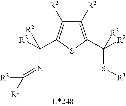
C1([R2])=C(C([R2])(S[R3])[R2])SC(C([R2])(N=C([R2])[R1])[R2])=C1[R2]
